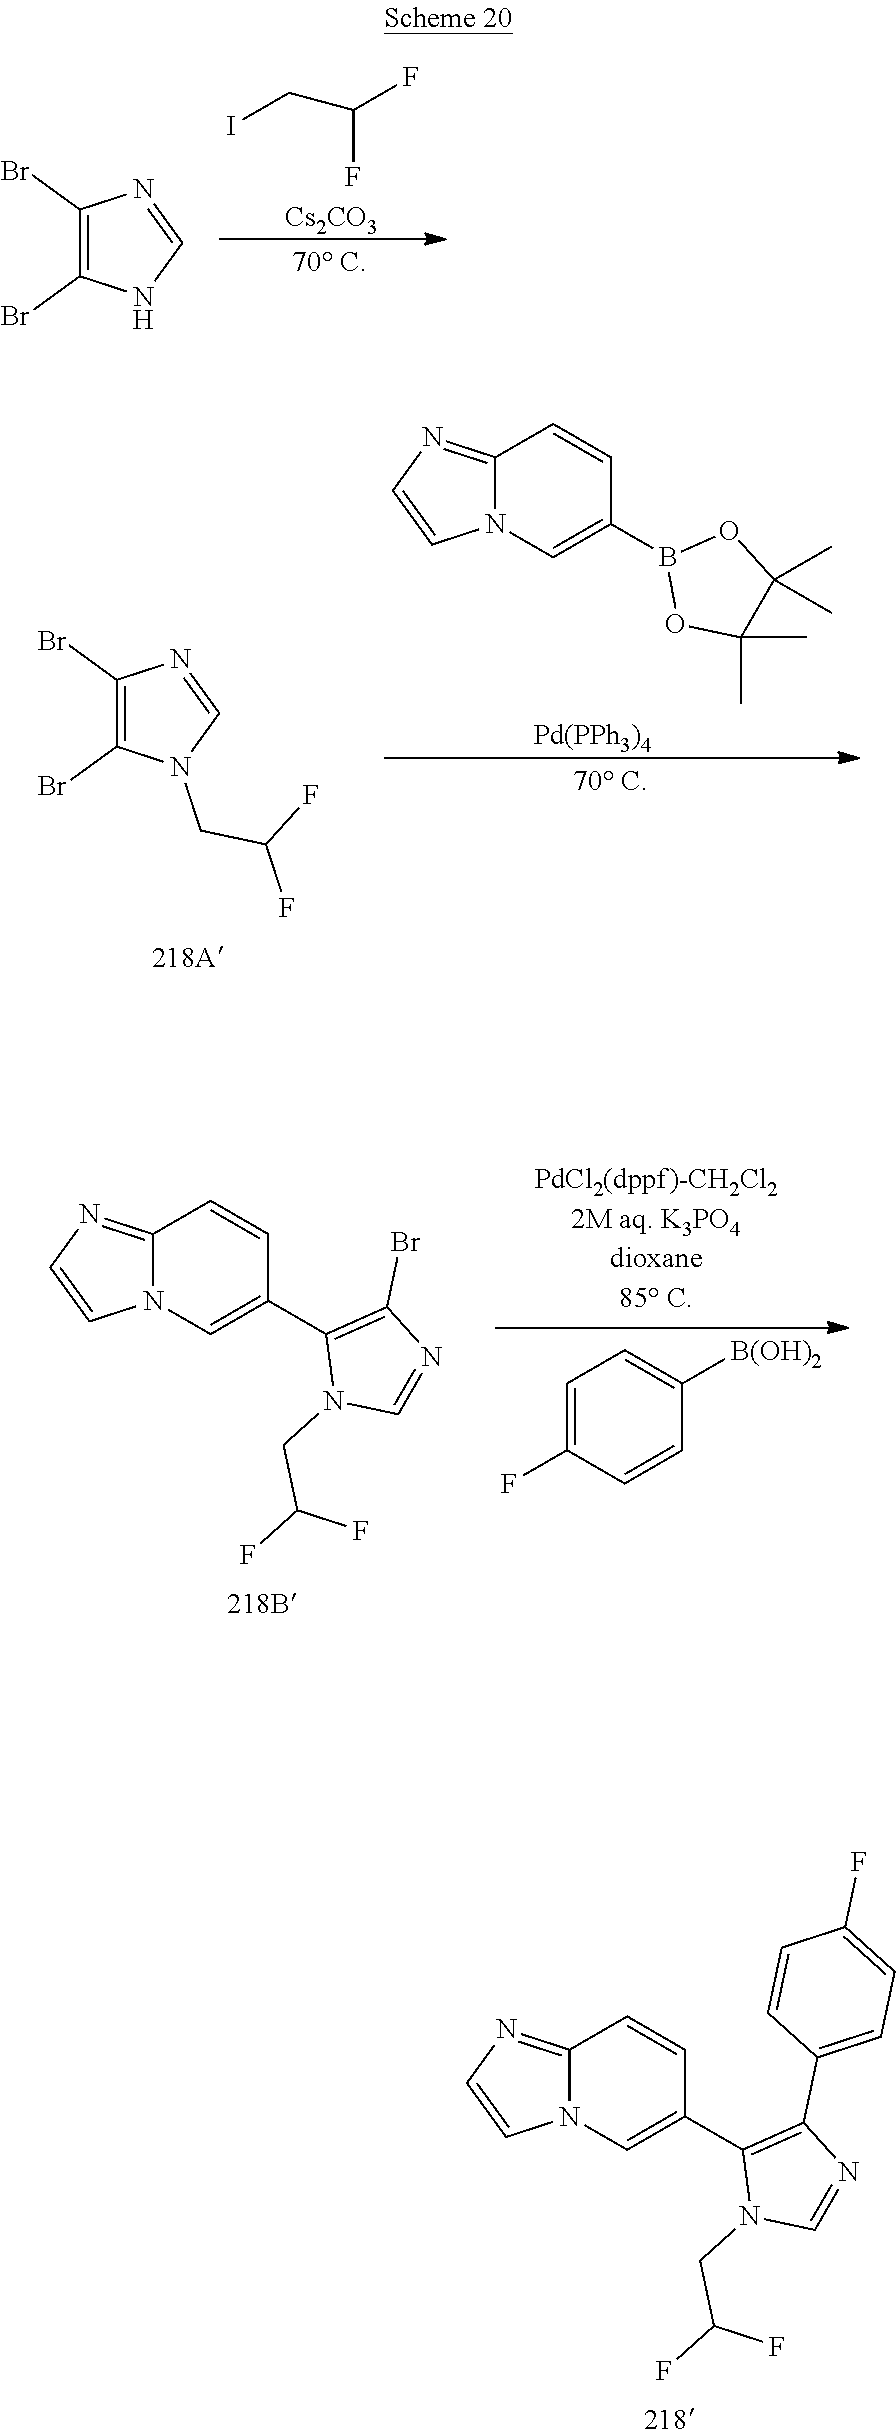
C12=NC=CN1C=C(C1=C(C3=CC=C(F)C=C3)N=CN1CC(F)F)C=C2.FC(F)CI.[Cs2CO3].C1(Br)=C(Br)NC=N1.C12=NC=CN1C=C(B1OC(C)(C)C(C)(C)O1)C=C2.[Pd(PPh3)4].C1(Br)=C(Br)N(CC(F)F)C=N1.C12=NC=CN1C=C(C1=C(Br)N=CN1CC(F)F)C=C2.C1=C(F)C=CC([B(OH)2])=C1
